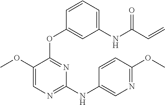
N(C1=NC=C(OC)C(OC2=CC(NC(C=C)=O)=CC=C2)=N1)C1=CN=C(OC)C=C1
